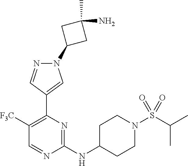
N1(C2CC(N)(C)C2)N=CC(C2=C([F3C])C=NC(NC3CCN(S(C(C)C)(=O)=O)CC3)=N2)=C1
